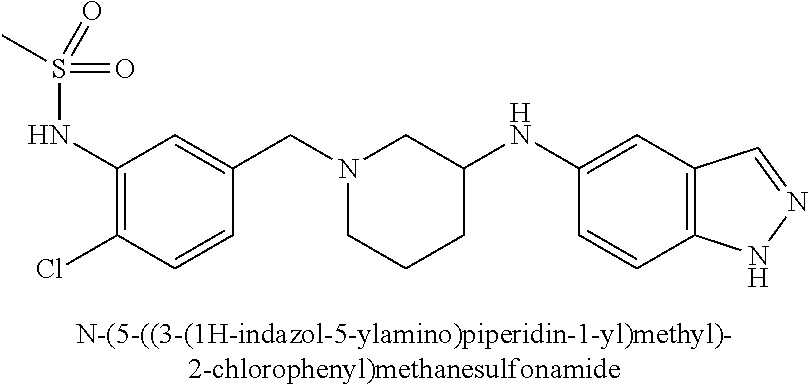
N1(CC2=CC(NS(C)(=O)=O)=C(Cl)C=C2)CCCC(NC2=CC3=C(C=C2)NN=C3)C1
